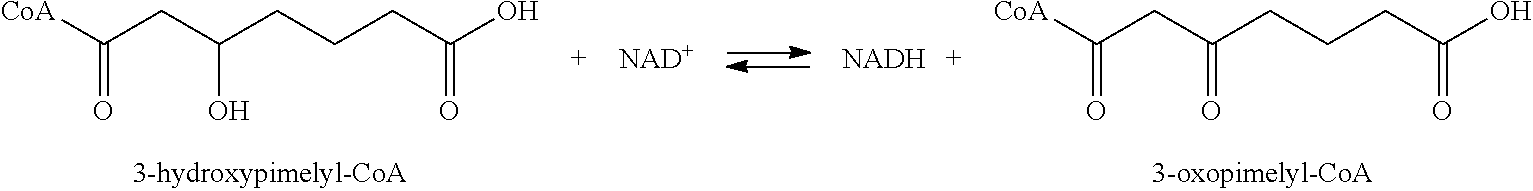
[CoA]C(CC(CCCC(O)=O)O)=O.[CoA]C(CC(CCCC(O)=O)=O)=O.[NAD+].[NADH]
